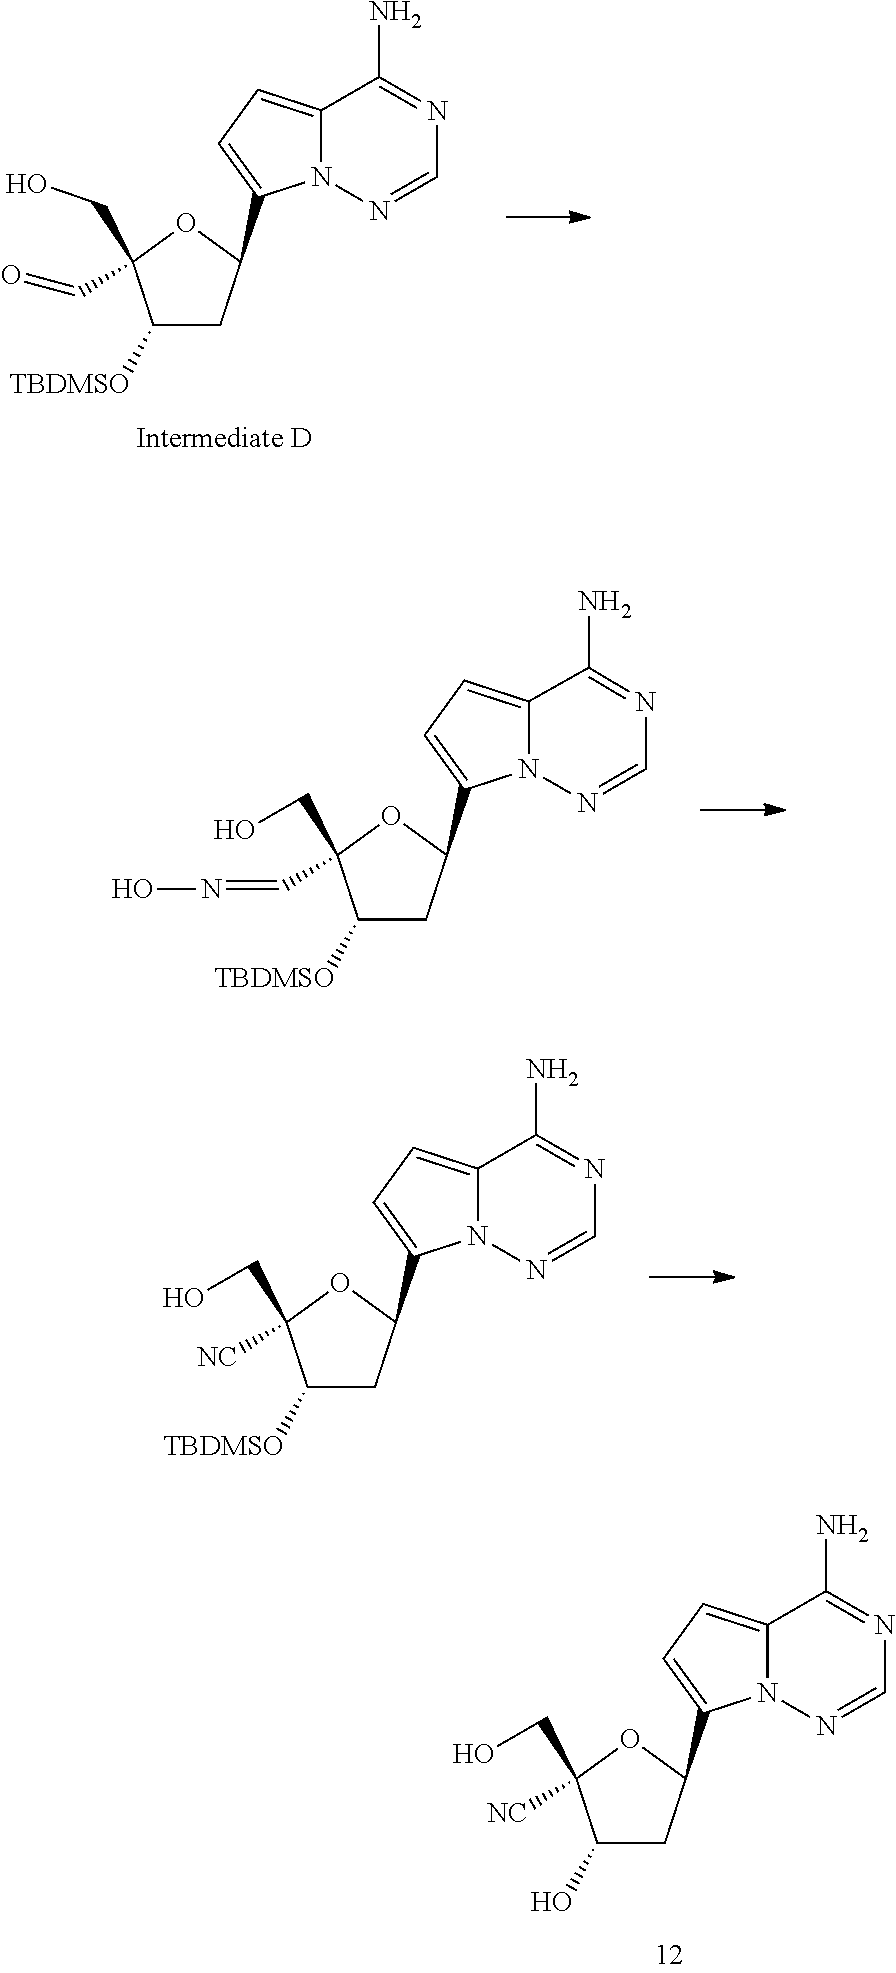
C1([TBDMSO])CC(C2=CC=C3N2N=CN=C3N)OC1(CO)C=NO.C1([TBDMSO])CC(C2=CC=C3N2N=CN=C3N)OC1(CO)[NC].C1(O)CC(C2=CC=C3N2N=CN=C3N)OC1(CO)[NC].C1([TBDMSO])CC(C2=CC=C3N2N=CN=C3N)OC1(CO)C=O
